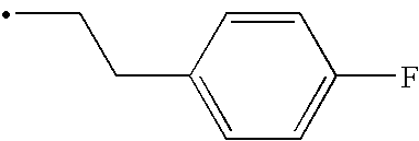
C1=CC(CCC)=CC=C1F
